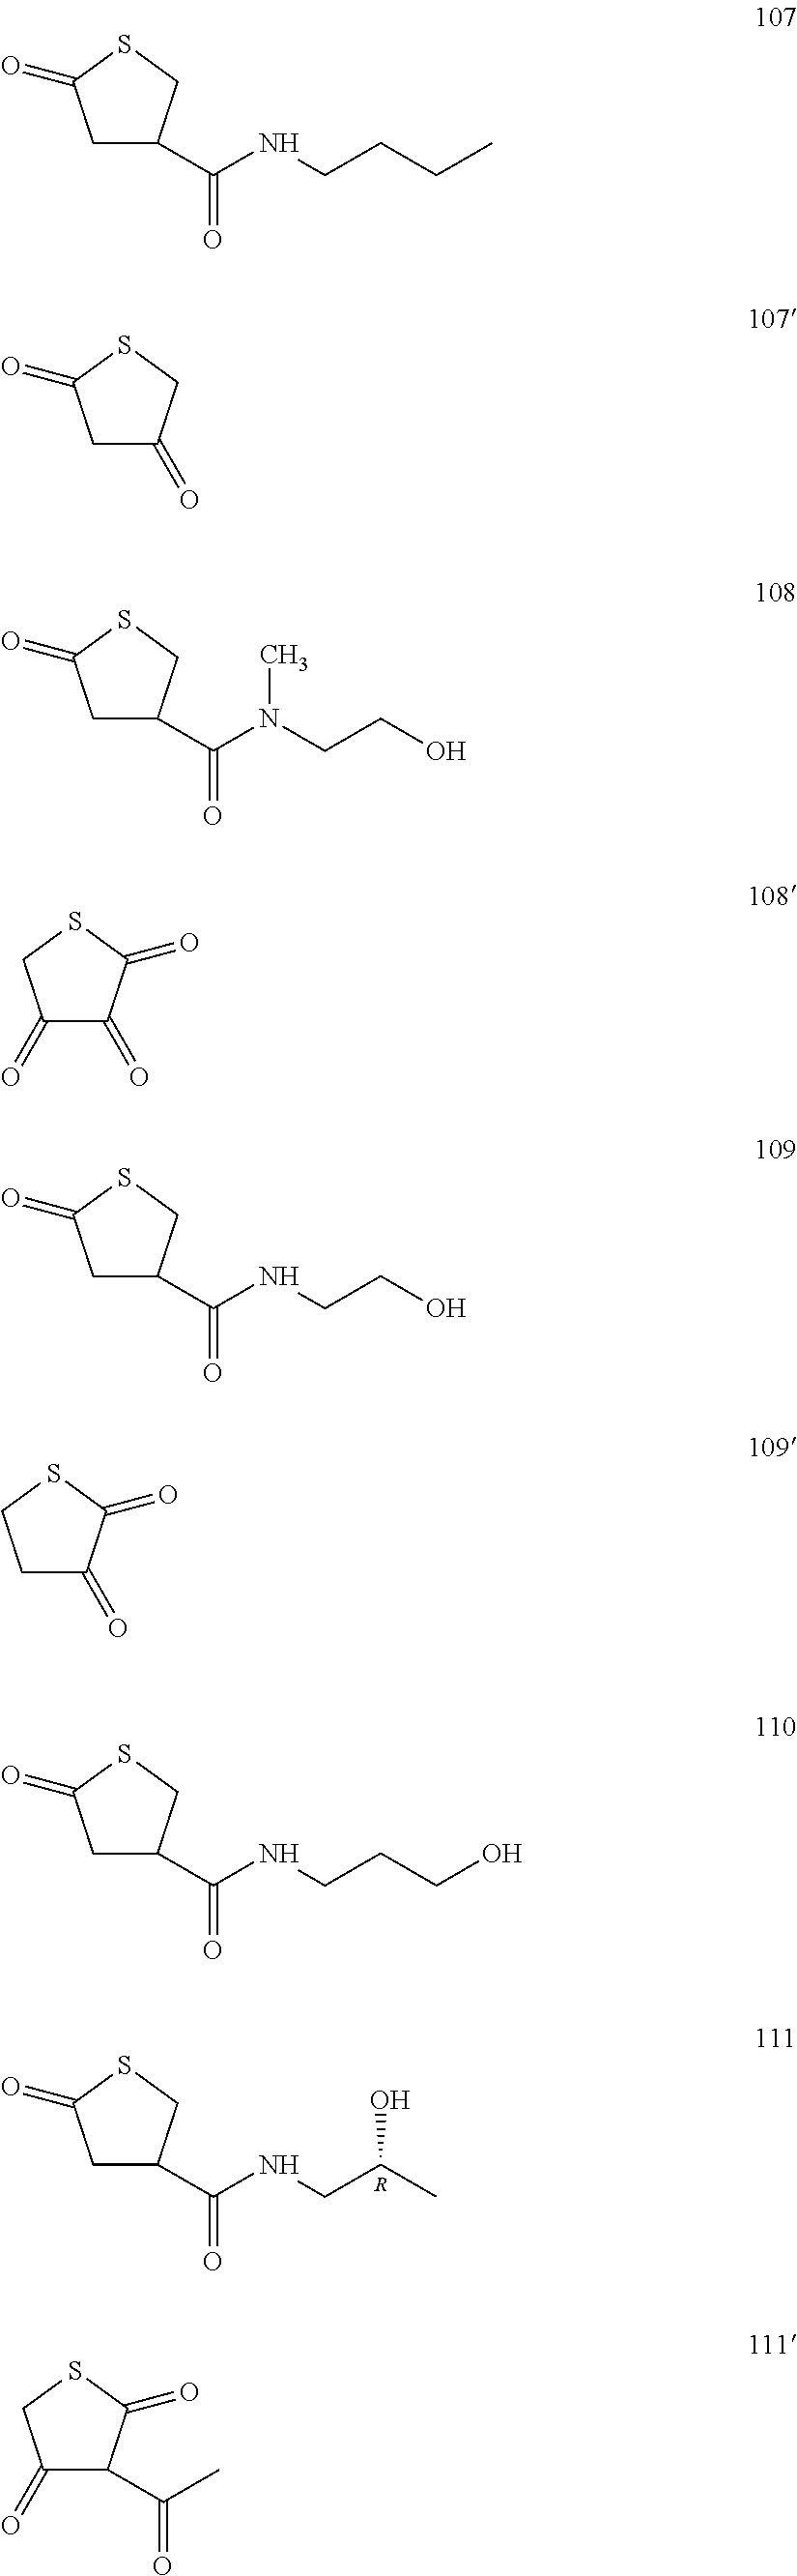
C1C(C(NCC(C)O)=O)CSC1=O.[R].C1C(C(NCCCC)=O)CSC1=O.C1C(=O)CSC1=O.C1C(C(N(CCO)C)=O)CSC1=O.C1(=O)C(=O)C(=O)SC1.C1C(C(NCCO)=O)CSC1=O.C1C(=O)C(=O)SC1.C1C(C(NCCCO)=O)CSC1=O.C1(=O)C(C(C)=O)C(=O)SC1
